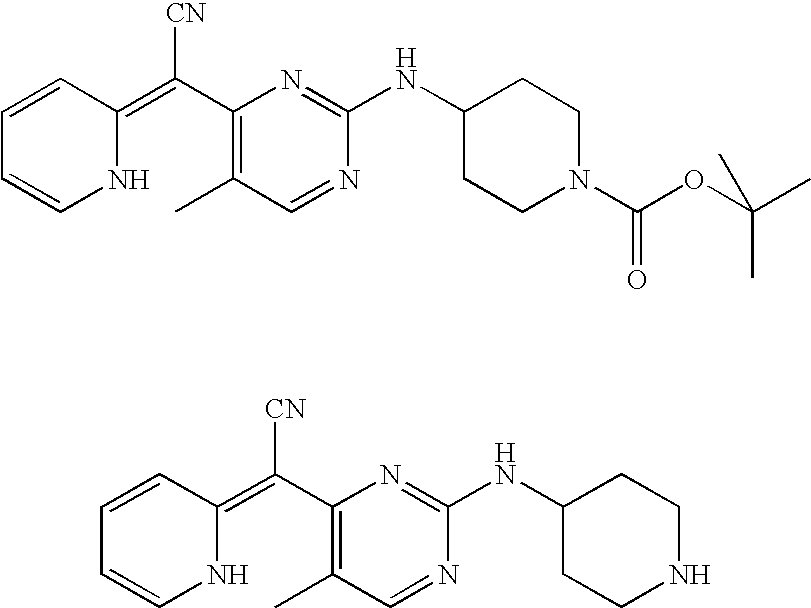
C1=CC(=C(C2=C(C)C=NC(NC3CCN(C(OC(C)(C)C)=O)CC3)=N2)[CN])NC=C1.C1=CC(=C(C2=C(C)C=NC(NC3CCNCC3)=N2)[CN])NC=C1
